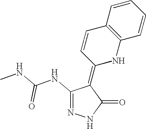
N1=C(NC(NC)=O)C(=C2NC3=C(C=C2)C=CC=C3)C(=O)N1
